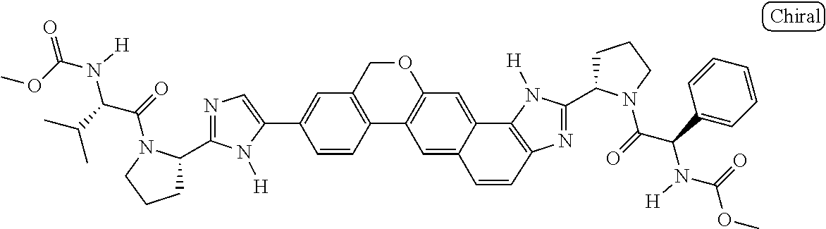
C1(C2=CC3=C(C=C2)C2=C(C=C4C5=C(N=C(C6CCCN6C(=O)C(C6=CC=CC=C6)N([H])C(=O)OC)N5[H])C=CC4=C2)OC3)=CN=C(C2CCCN2C(=O)C(C(C)C)N(C(OC)=O)[H])N1[H]
